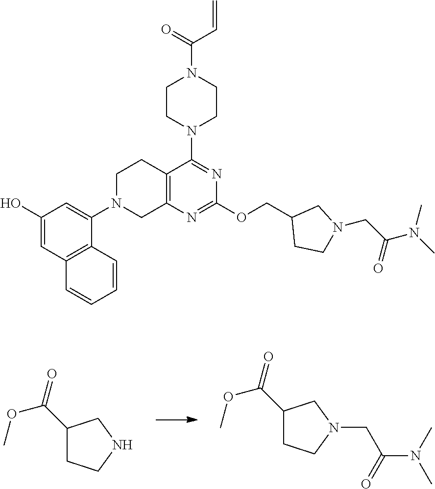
C1(C(=O)OC)CCN(CC(N(C)C)=O)C1.C1(C(=O)OC)CCNC1.C12=C(N=C(OCC3CCN(CC(N(C)C)=O)C3)N=C1N1CCN(C(=O)C=C)CC1)CN(C1=CC(O)=CC3=C1C=CC=C3)CC2
